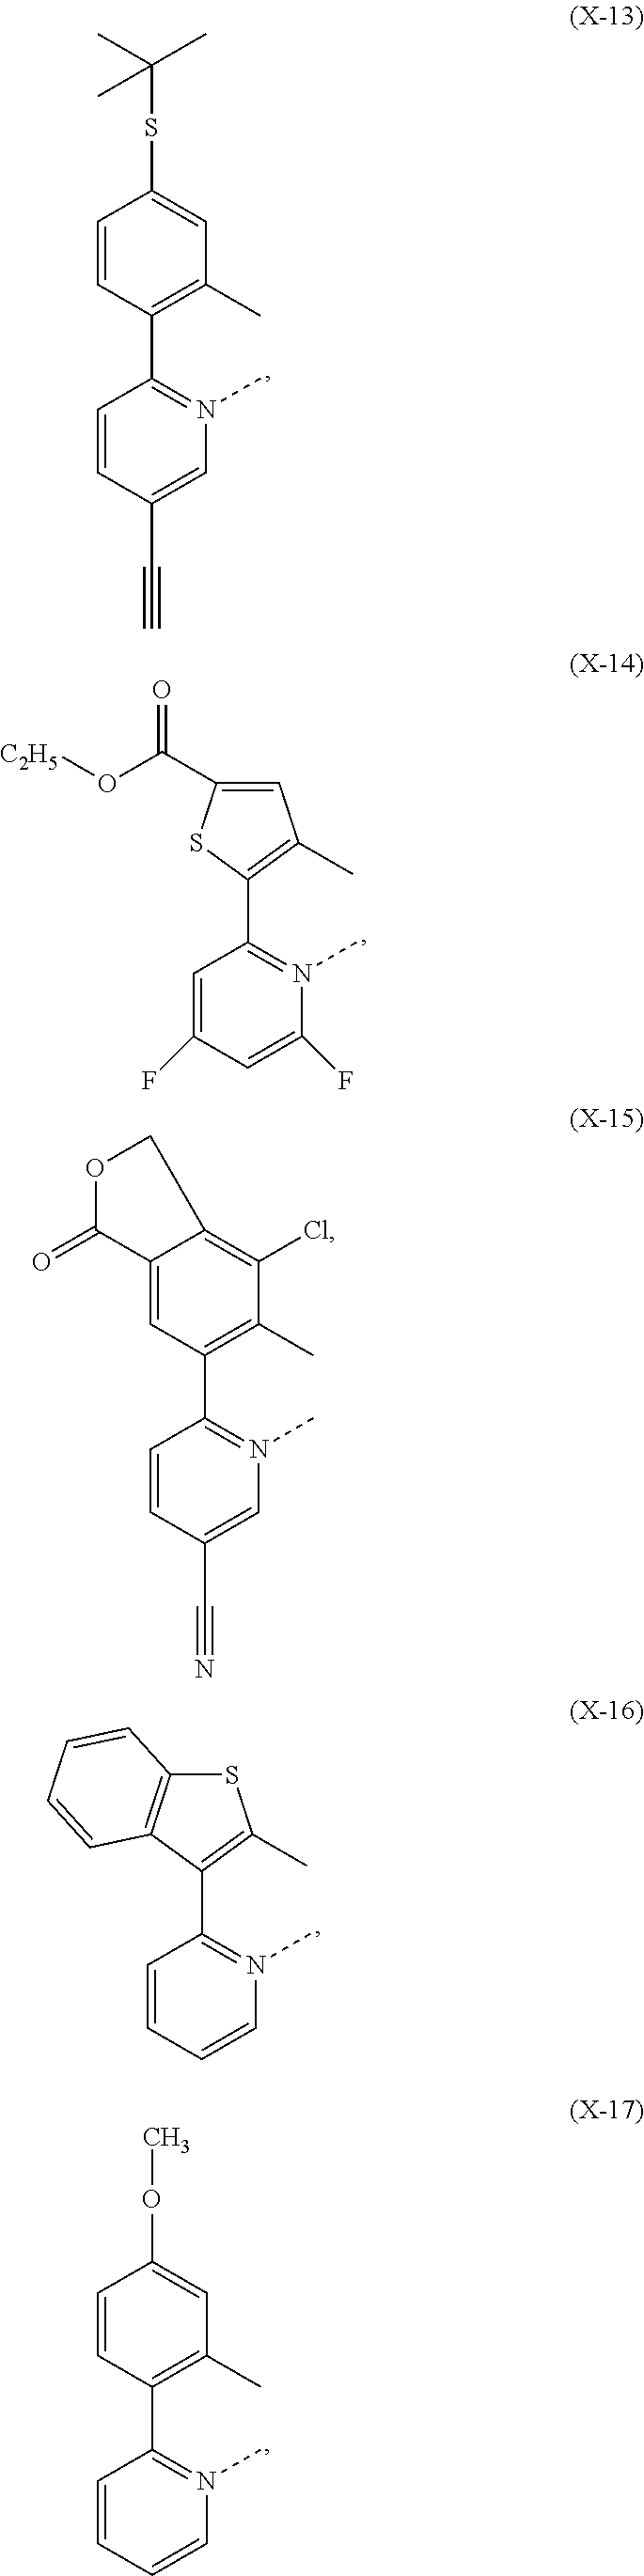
C1(C2=N(C)C(F)=CC(F)=C2)=C(C)C=C(C(O[C2H5])=O)S1.C12=CC(C3=N(C)C=C(C#N)C=C3)=C(C)C(Cl)=C1COC2=O.C1(C2=N(C)C=CC=C2)=C(C)SC2=C1C=CC=C2.C1=CC(C2=N(C)C=C(C#C)C=C2)=C(C)C=C1SC(C)(C)C.C1=CC(C2=N(C)C=CC=C2)=C(C)C=C1OC
